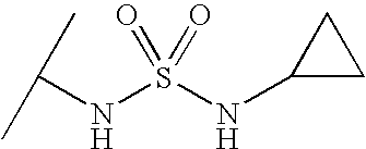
C(NS(=O)(=O)NC1CC1)(C)C
